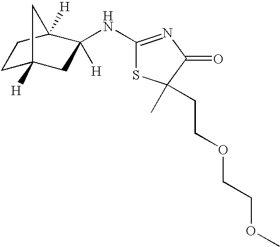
C1C2([H])CC([H])(NC3=NC(=O)C(C)(CCOCCOC)S3)C([H])(C1)C2
